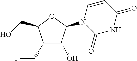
C1(CF)C(O)C(N2C(=O)NC(=O)C=C2)OC1CO
